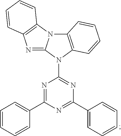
C1=CC=CC(C2=NC(N3C4=C(N5C3=NC3=C5C=CC=C3)C=CC=C4)=NC(C3=CC=CC=C3)=N2)=C1
